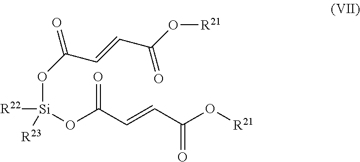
O(C(C=CC(O[R21])=O)=O)[Si]([R22])([R23])OC(C=CC(O[R21])=O)=O
